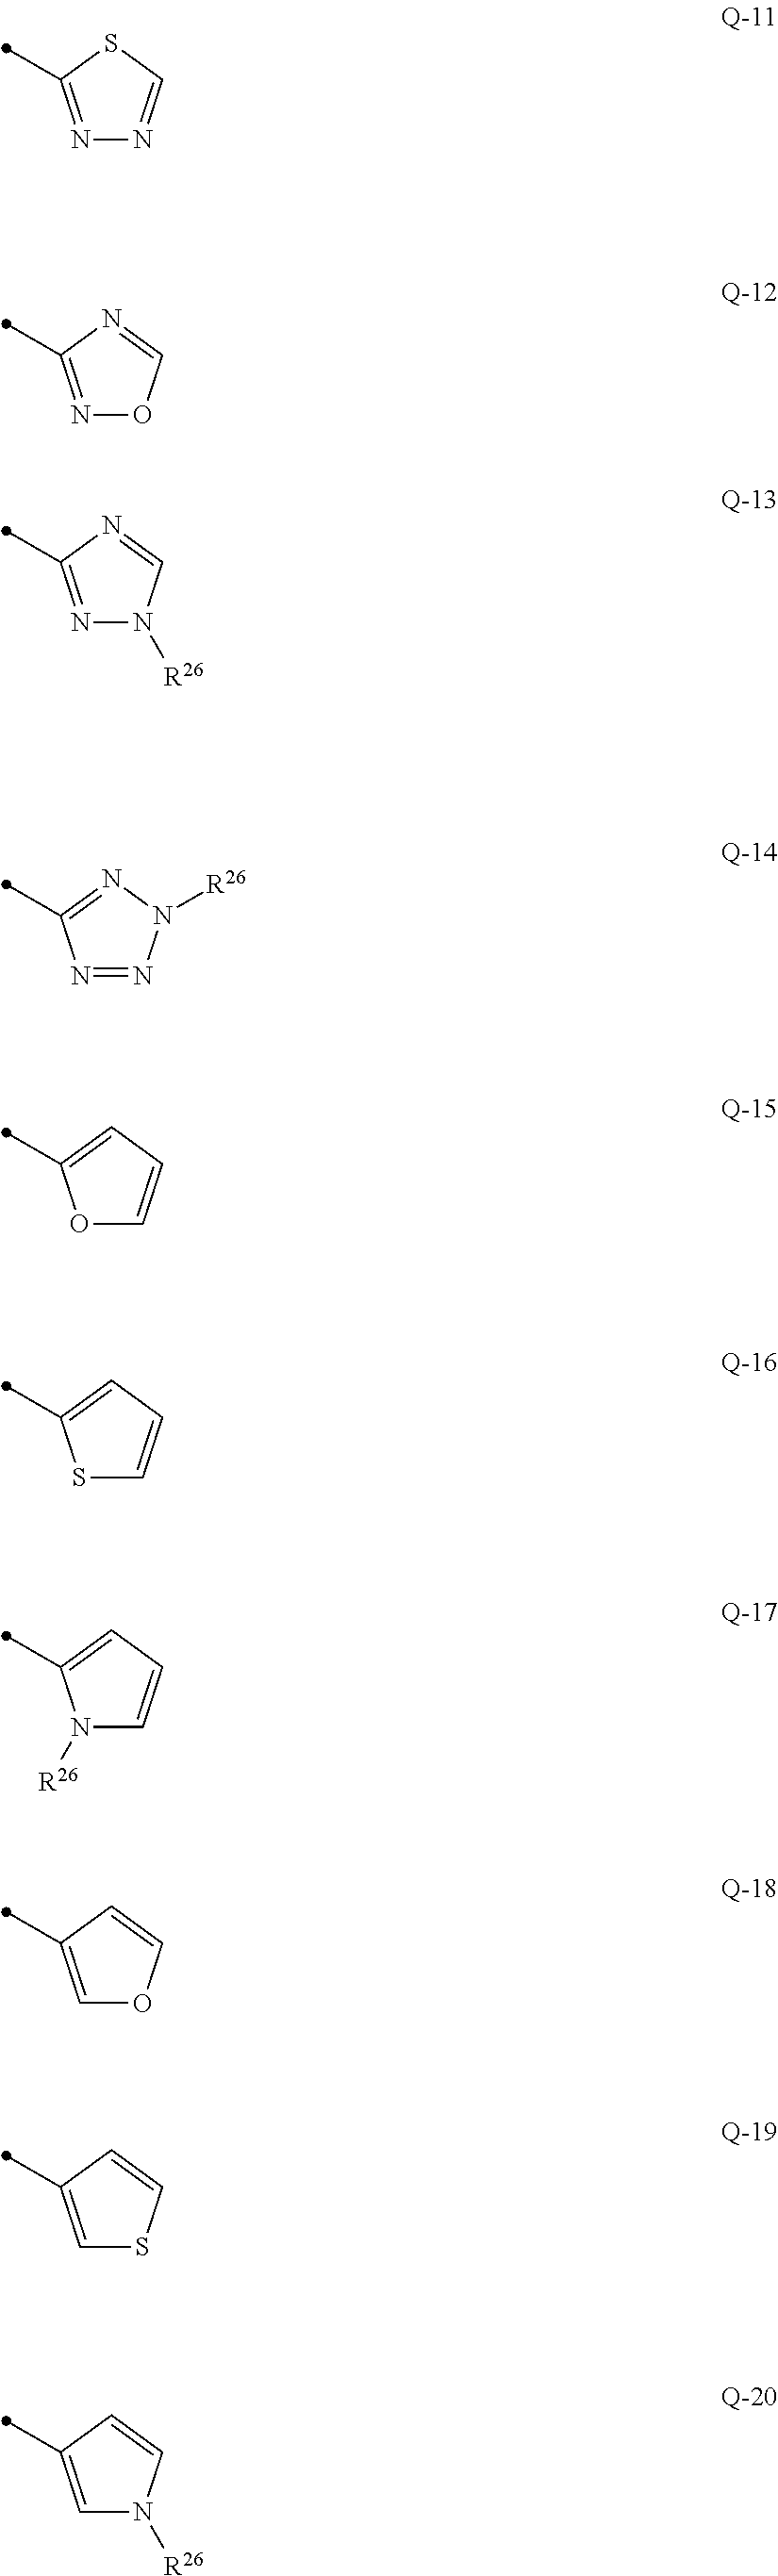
N1=C(C)SC=N1.N1=C(C)N=CO1.N1=C(C)N=CN1[R26].N1=NN([R26])N=C1C.O1C=CC=C1C.S1C=CC=C1C.N1([R26])C=CC=C1C.C1=C(C)C=CO1.C1=C(C)C=CS1.C1=C(C)C=CN1[R26]
